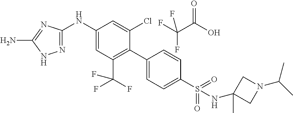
C1(NC2=CC(C(F)(F)F)=C(C3=CC=C(S(=O)(=O)NC4(C)CN(C(C)C)C4)C=C3)C(Cl)=C2)=NNC(N)=N1.FC(C(O)=O)(F)F
